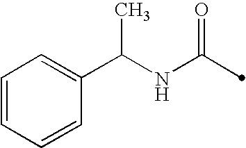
C(NC(=O)C)(C1=CC=CC=C1)C
